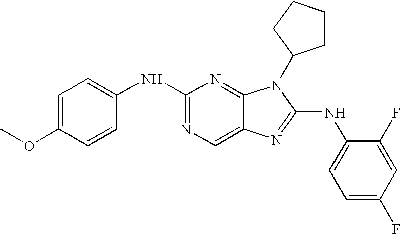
C1(NC2=NC=C3C(=N2)N(C2CCCC2)C(NC2=CC=C(F)C=C2F)=N3)=CC=C(OC)C=C1
